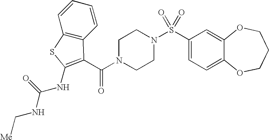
C1(S(N2CCN(C(=O)C3=C(NC(NC[Me])=O)SC4=C3C=CC=C4)CC2)(=O)=O)=CC=C2C(=C1)OCCCO2
